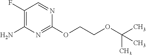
C1(F)=C(N)N=C(OCCOC(C)(C)C)N=C1
